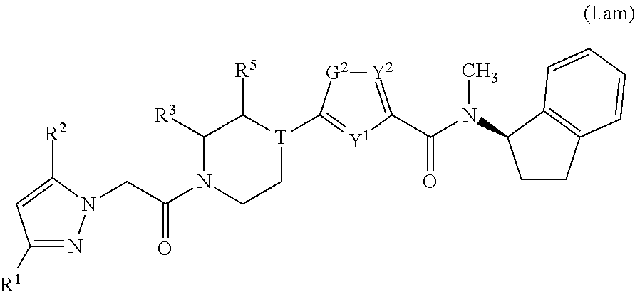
C1([R1])=NN(CC(N2CC[T](C3=[Y1]C(C(=O)N(C4CCC5=C4C=CC=C5)C)=[Y2][G2]3)C([R5])C2[R3])=O)C([R2])=C1
